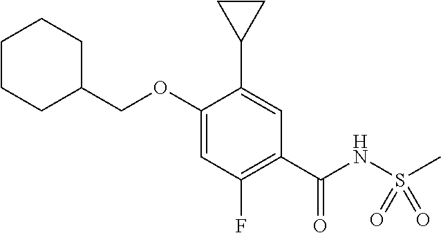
C1=C(OCC2CCCCC2)C(C2CC2)=CC(C(NS(C)(=O)=O)=O)=C1F
